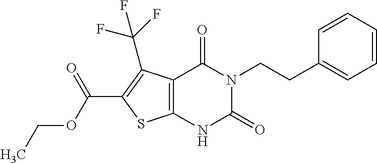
C12=C(NC(=O)N(CCC3=CC=CC=C3)C1=O)SC(C(OCC)=O)=C2C(F)(F)F
